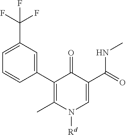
C1=CC(C2=C(C)N([Rd])C=C(C(=O)NC)C2=O)=CC(C(F)(F)F)=C1
